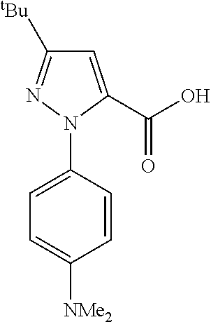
C1=CC(N2N=C([tBu])C=C2C(O)=O)=CC=C1[NMe2]
